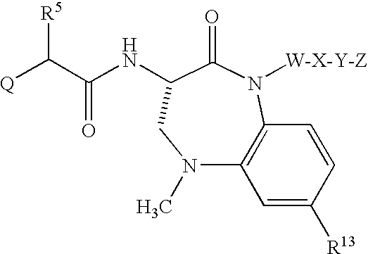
[R5]C(C(NC1C(=O)N([W-X-Y-Z])C2=C(N(C)C1)C=C([R13])C=C2)=O)[Q]
